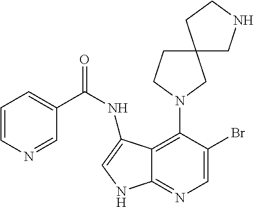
C1=C(Br)C(N2CC3(CC2)CNCC3)=C2C(=N1)NC=C2NC(=O)C1=CC=CN=C1
